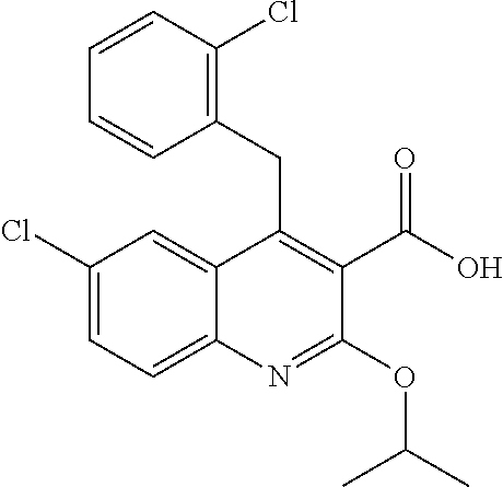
C1(Cl)=CC=C2C(=C1)C(CC1=C(Cl)C=CC=C1)=C(C(O)=O)C(OC(C)C)=N2
